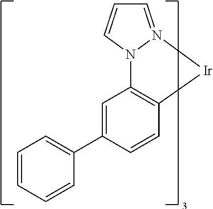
C1=C(C2=CC=CC=C2)C=CC2=C1N1N(=CC=C1)[Ir]2
